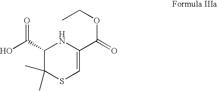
OC(=O)C1C(C)(C)SC=C(C(OCC)=O)N1
